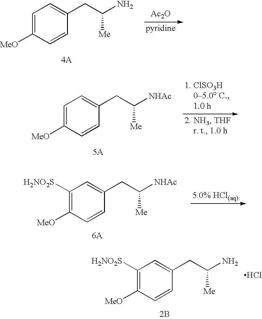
C1([H2NO2S])=C([MeO])C=CC(CC(N)[Me])=C1.[2B].Cl.[Ac2O].C1=C([MeO])C=CC(CC(N)[Me])=C1.C1=C([MeO])C=CC(CC([NHAc])[Me])=C1.C1([H2NO2S])=C([MeO])C=CC(CC([NHAc])[Me])=C1
